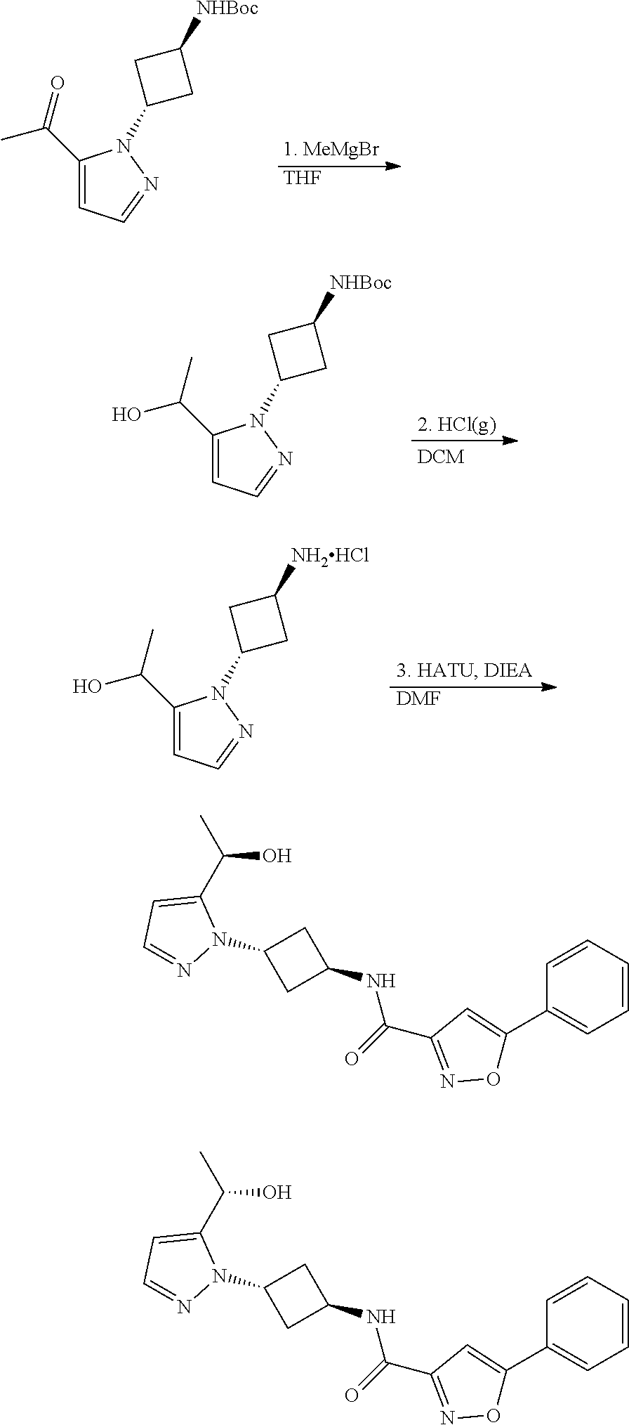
[THF].C1(C(=O)C)=CC=NN1C1CC([NHBoc])C1.C1(C(C)O)=CC=NN1C1CC([NHBoc])C1.[DMF].C1(C(C)O)=CC=NN1C1CC([NH2HCl])C1.CC(C1=CC=NN1C1CC(NC(C2=NOC(C3=CC=CC=C3)=C2)=O)C1)O.CC(C1=CC=NN1C1CC(NC(C2=NOC(C3=CC=CC=C3)=C2)=O)C1)O
